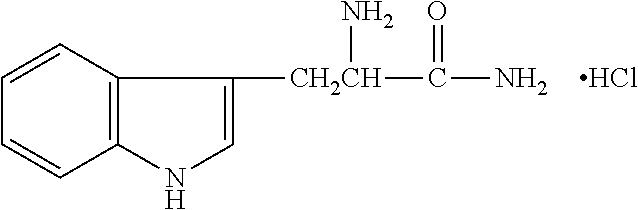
C12=C(C=CC=C1)C([CH2CH](C(N)=O)N)=CN2.Cl
